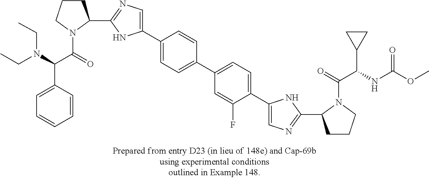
C1(C2CCCN2C(=O)C(N(CC)CC)C2=CC=CC=C2)=NC=C(C2=CC=C(C3=CC=C(C4=CN=C(C5CCCN5C(=O)C(NC(OC)=O)C5CC5)N4)C(F)=C3)C=C2)N1
